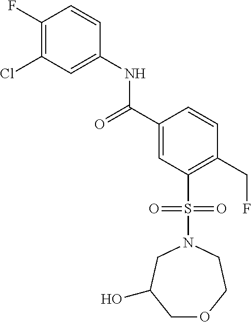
C1(F)=C(Cl)C=C(NC(C2=CC(S(=O)(=O)N3CC(O)COCC3)=C(CF)C=C2)=O)C=C1
